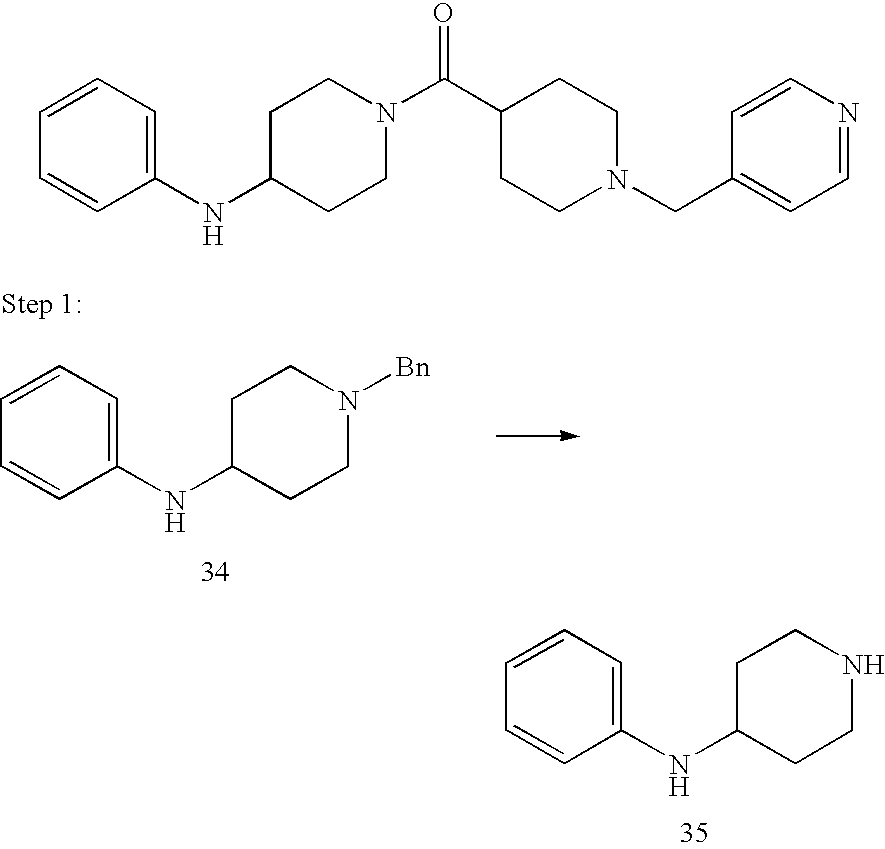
C1=CC=C(NC2CCN([Bn])CC2)C=C1.C1=CC=C(NC2CCNCC2)C=C1.C1=CC=C(NC2CCN(C(C3CCN(CC4=CC=NC=C4)CC3)=O)CC2)C=C1
